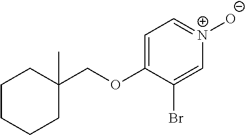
C1=C(OCC2(C)CCCCC2)C(Br)=C[N+]([O-])=C1
